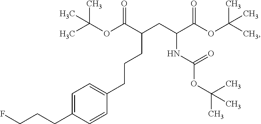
CC(OC(C(CC(C(OC(C)(C)C)=O)NC(OC(C)(C)C)=O)CCCC1=CC=C(CCCF)C=C1)=O)(C)C
